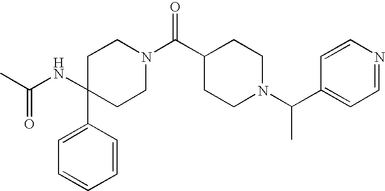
C1(NC(C)=O)(C2=CC=CC=C2)CCN(C(C2CCN(C(C3=CC=NC=C3)C)CC2)=O)CC1
